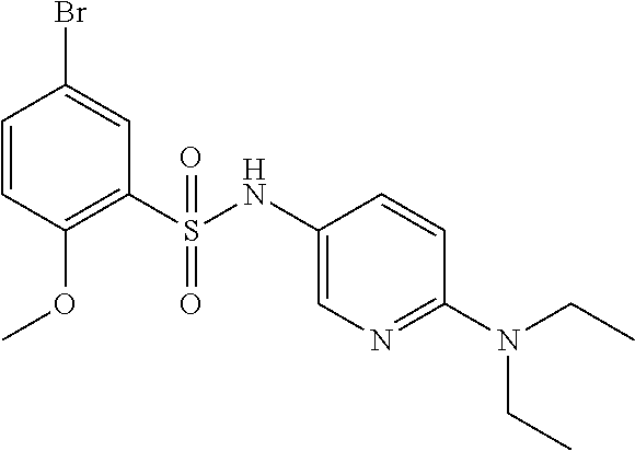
C1=CC(OC)=C(S(NC2=CN=C(N(CC)CC)C=C2)(=O)=O)C=C1Br
